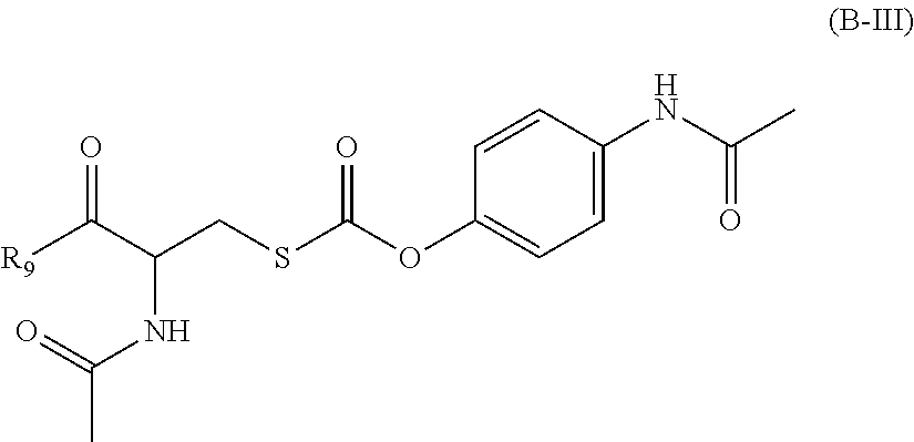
O=C([R9])C(NC(=O)C)CSC(=O)OC1=CC=C(NC(=O)C)C=C1
